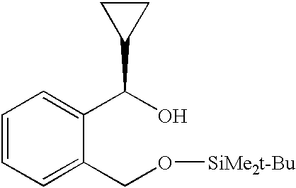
C1=CC=C(CO[SiMe2t-Bu])C(C(O)C2CC2)=C1
